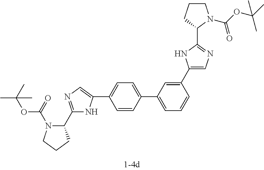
C1=C(C2=CN=C(C3CCCN3C(OC(C)(C)C)=O)N2)C=CC(C2=CC=CC(C3=CN=C(C4N(C(OC(C)(C)C)=O)CCC4)N3)=C2)=C1
